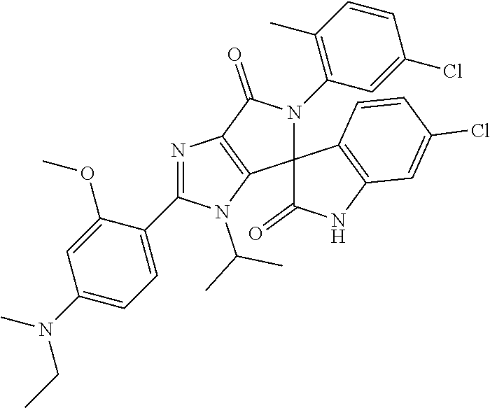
N1=C(C2=CC=C(N(C)CC)C=C2OC)N(C(C)C)C2=C1C(=O)N(C1=C(C)C=CC(Cl)=C1)C21C(=O)NC2=C1C=CC(Cl)=C2
